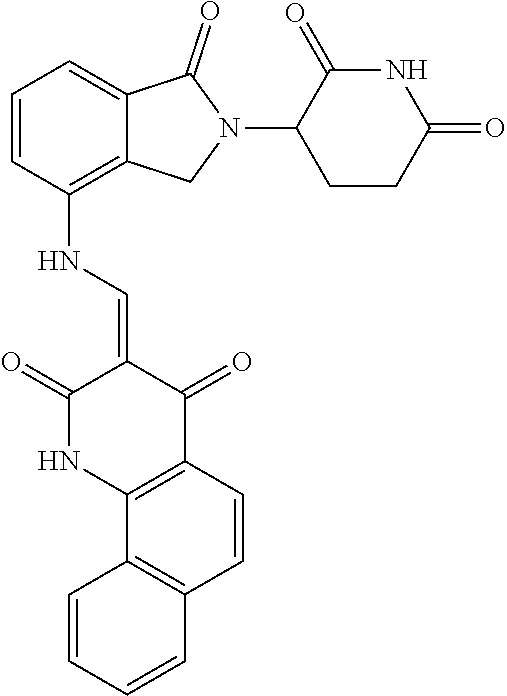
N(C1=C2C(=CC=C1)C(=O)N(C1CCC(=O)NC1=O)C2)C=C1C(=O)NC2=C(C1=O)C=CC1=C2C=CC=C1
